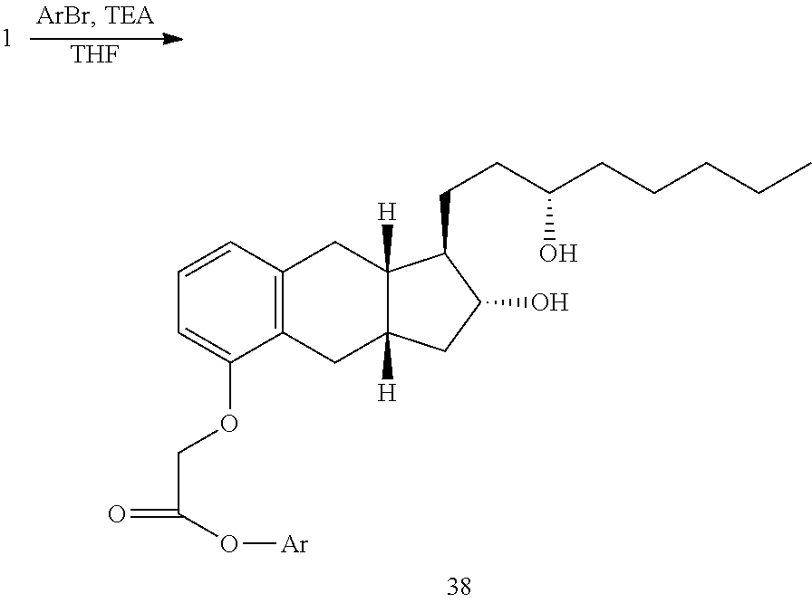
[THF].C1=CC2=C(C(OCC(=O)O[Ar])=C1)CC1([H])C([H])(C2)C(CCC(CCCCC)O)C(O)C1
